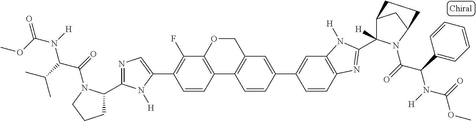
C1=CC2=C(C(F)=C1C1=CN=C(C3CCCN3C(=O)C(C(C)C)N([H])C(OC)=O)N1[H])OCC1=C2C=CC(C2=CC3=C(C=C2)N=C(C2([H])C4CC(N2C(=O)C(C2=CC=CC=C2)N([H])C(=O)OC)CC4)N3[H])=C1
